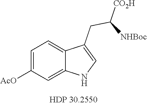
C1([AcO])=CC=C2C(CC([CO2H])[NHBoc])=CNC2=C1
